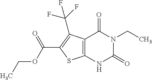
C12=C(NC(=O)N(CC)C1=O)SC(C(OCC)=O)=C2C(F)(F)F
